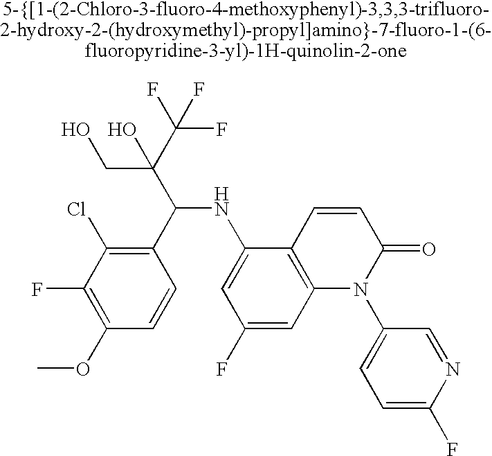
C1=C(F)N=CC(N2C(=O)C=CC3=C2C=C(F)C=C3NC(C2=C(Cl)C(F)=C(OC)C=C2)C(CO)(C(F)(F)F)O)=C1
